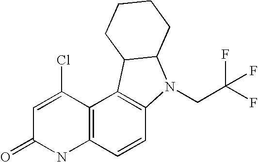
C12=C(C=CC3=C1C1C(N3CC(F)(F)F)CCCC1)NC(=O)C=C2Cl
